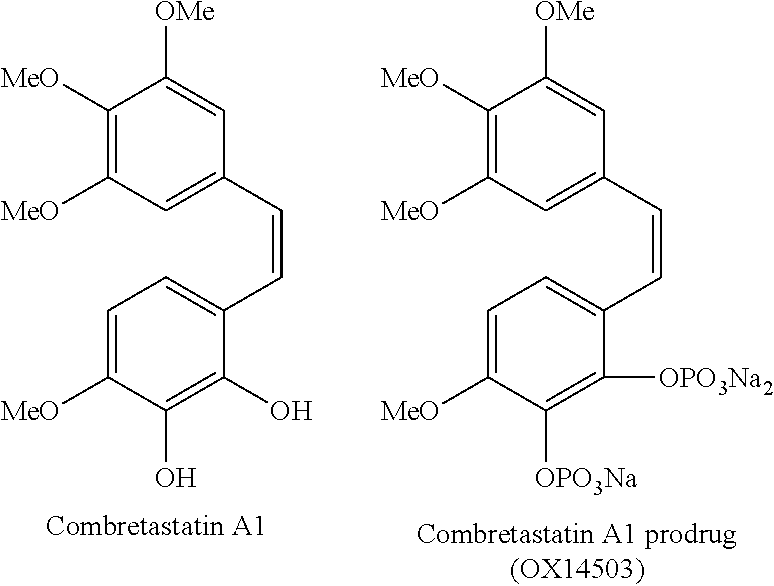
C1([MeO])=C([MeO])C=C(C=CC2=CC=C([MeO])C(O)=C2O)C=C1[OMe].C1([MeO])=C([MeO])C=C(C=CC2=CC=C([MeO])C([OPO3Na])=C2[OPO3Na2])C=C1[OMe]
